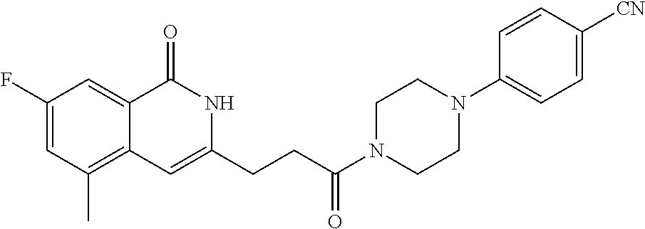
C1(F)=CC(C)=C2C(=C1)C(=O)NC(CCC(N1CCN(C3=CC=C([CN])C=C3)CC1)=O)=C2
